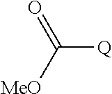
C([Q])([MeO])=O
